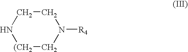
C1N[(CH2]CN([R4])C1
